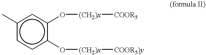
c1(C)ccc(O[(CH2)x][COOR5)y])c(O[(CH2)x][COOR5])c1
